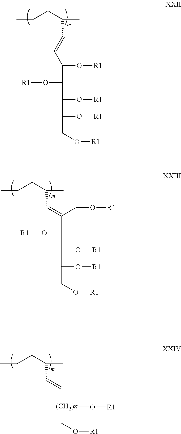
C(=C[(CH2)n](CO[R1])O[R1])C(C)CCC.[R1]OC(C(O[R1])C(O[R1])CO[R1])C(CO[R1])=CC(C)CCC.[R1]OC(C(O[R1])C=CC(C)CCC)C(O[R1])C(O[R1])CO[R1]
